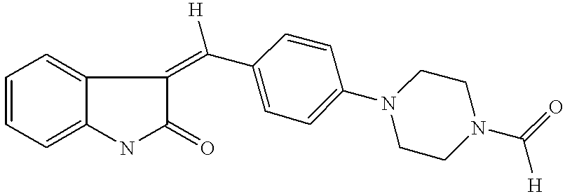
C1=CC=C2C(=C1)C(=C(C1=CC=C(N3CCN(C([H])=O)CC3)C=C1)[H])C(=O)N2
